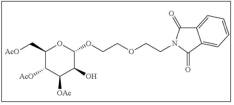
C1(C[AcO])C([AcO])C([OAc])C(O)C(OCCOCCN2C(=O)C3=CC=CC=C3C2=O)O1
